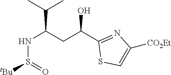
C(C(C1=NC([CO2Et])=CS1)O)C(NS([tBu])=O)C(C)C
